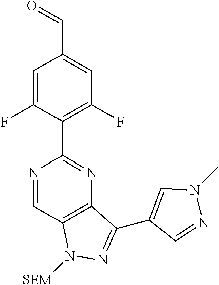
C1=C(F)C(C2=NC3=C(C=N2)N([SEM])N=C3C2=CN(C)N=C2)=C(F)C=C1C=O
